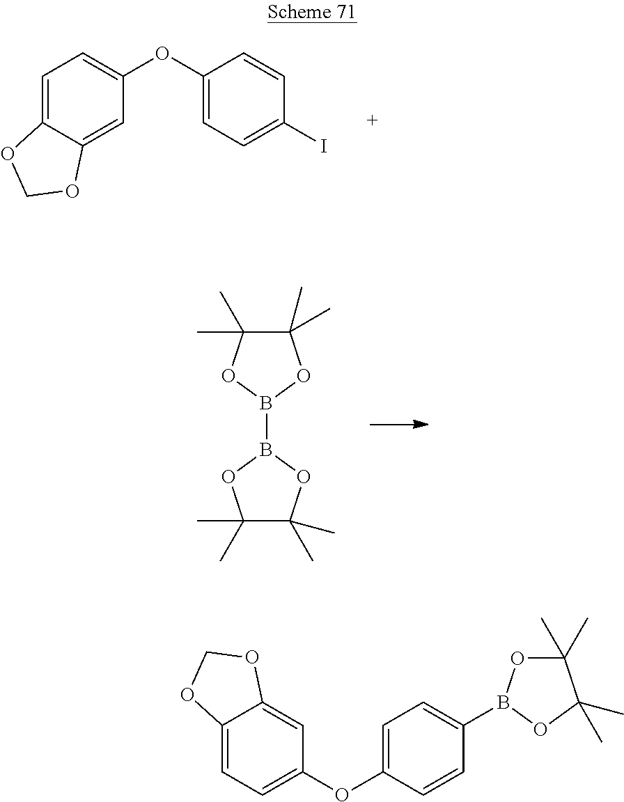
C1=C2C(=CC(OC3=CC=C(I)C=C3)=C1)OCO2.C1(C)(C)C(C)(C)OB(B2OC(C)(C)C(C)(C)O2)O1.C12=CC=C(OC3=CC=C(B4OC(C)(C)C(C)(C)O4)C=C3)C=C1OCO2
